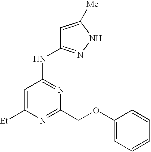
C1=C([Et])N=C(COC2=CC=CC=C2)N=C1NC1=NNC([Me])=C1
